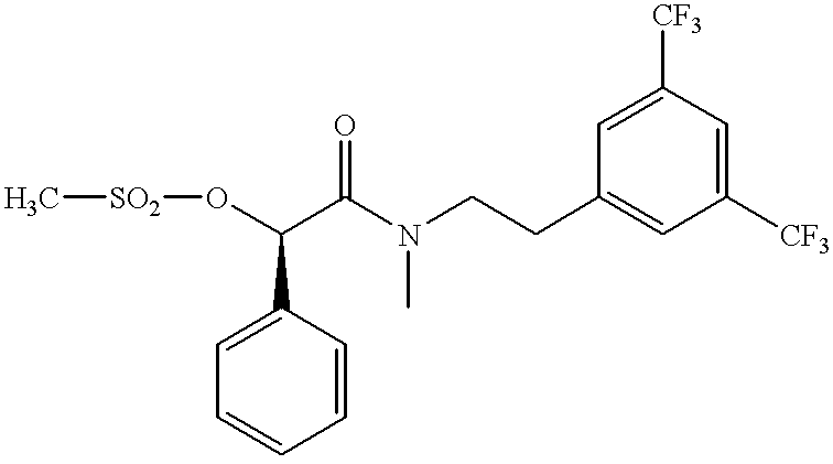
C[SO2]OC(C(N(CCC1=CC([CF3])=CC([CF3])=C1)C)=O)C1=CC=CC=C1
